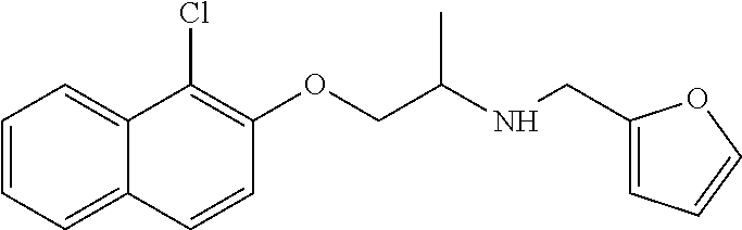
C1=CC=C2C(=C1)C(Cl)=C(OCC(NCC1=CC=CO1)C)C=C2
